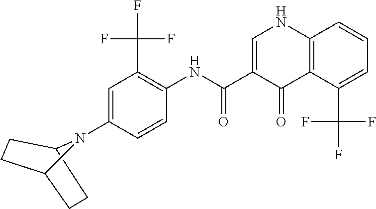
C12=C(C(C(F)(F)F)=CC=C1)C(=O)C(C(NC1=C(C(F)(F)F)C=C(N3C4CCC3CC4)C=C1)=O)=CN2
